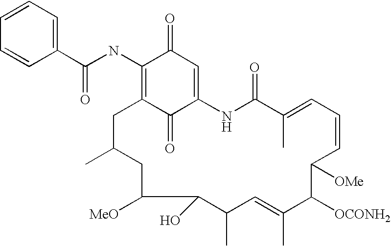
C1(C(NC2=C3C(=O)C(=CC2=O)NC(=O)C(C)=CC=CC([OMe])C([OCONH2])C(C)=CC(C)C(O)C([MeO])CC(C)C3)=O)=CC=CC=C1
